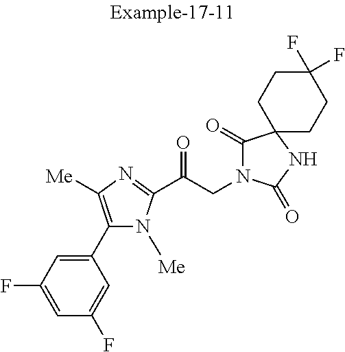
C1=C(F)C=C(C2=C([Me])N=C(C(CN3C(=O)C4(NC3=O)CCC(F)(F)CC4)=O)N2[Me])C=C1F
